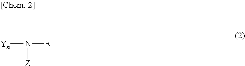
[Yn]N([E])[Z]
